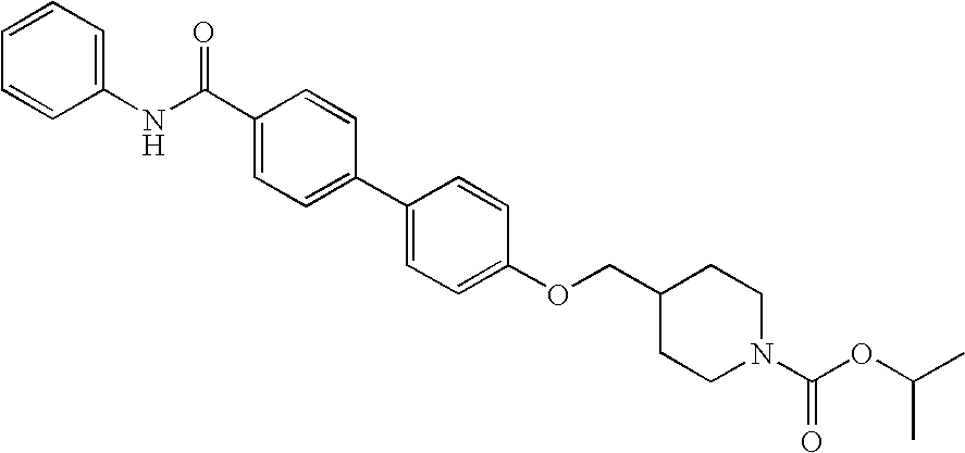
C1(C(NC2=CC=CC=C2)=O)=CC=C(C2=CC=C(OCC3CCN(C(OC(C)C)=O)CC3)C=C2)C=C1
